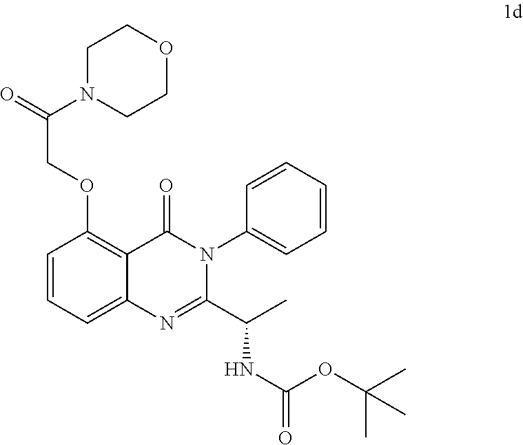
C1N(C(COC2=C3C(=CC=C2)N=C(C(C)NC(OC(C)(C)C)=O)N(C2=CC=CC=C2)C3=O)=O)CCOC1
